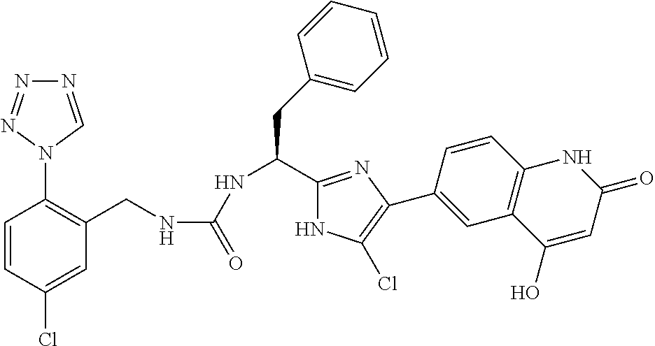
C1(Cl)=CC(CNC(=O)NC(CC2=CC=CC=C2)C2=NC(C3=CC4=C(C=C3)NC(=O)C=C4O)=C(Cl)N2)=C(N2C=NN=N2)C=C1
